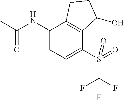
N(C1=CC=C(S(C(F)(F)F)(=O)=O)C2=C1CCC2O)C(=O)C
